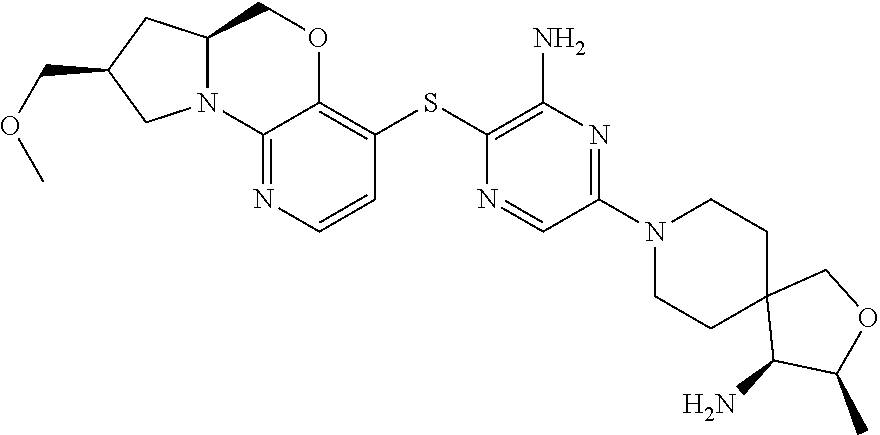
NC1C(C)OCC12CCN(C1=NC(N)=C(SC3=C4OCC5CC(COC)CN5C4=NC=C3)N=C1)CC2
